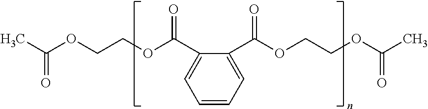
C1=CC=C(C(OCCOC(C)=O)=O)C(C(OCCOC(=O)C)=O)=C1
